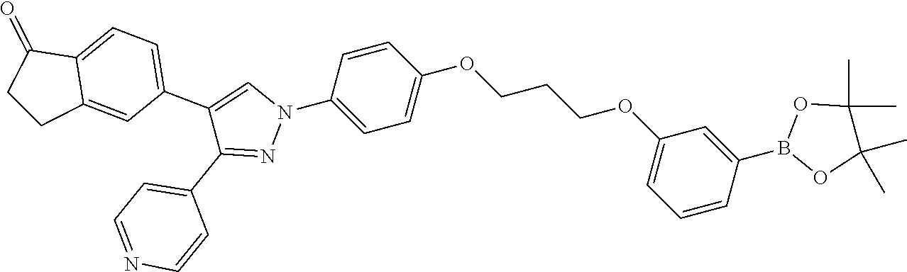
C1(N2C=C(C3=CC=C4C(=C3)CCC4=O)C(C3=CC=NC=C3)=N2)=CC=C(OCCCOC2=CC=CC(B3OC(C)(C)C(C)(C)O3)=C2)C=C1
